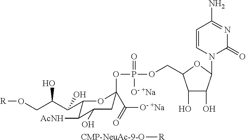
[CMP-NeuAc-9-O][R].C1C(C([O- +Na])=O)(OP(=O)([O- +Na])OCC2C(O)C(O)C(N3C=CC(N)=NC3=O)O2)OC(C(C(CO[R])O)O)C([AcNH])C1O
